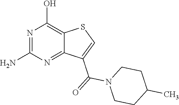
NC1=NC(O)=C2C(=N1)C(C(=O)N1CCC(C)CC1)=CS2
